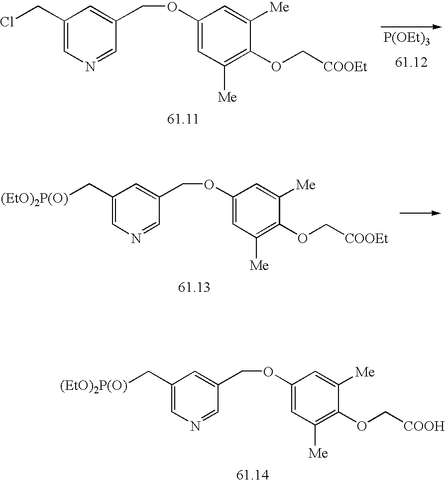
[P(OEt)3].C1(CCl)=CN=CC(COC2=CC([Me])=C(OC[COOEt])C([Me])=C2)=C1.C1(C[(EtO)2P(O)])=CN=CC(COC2=CC([Me])=C(OC[COOEt])C([Me])=C2)=C1.C1(C[(EtO)2P(O)])=CN=CC(COC2=CC([Me])=C(OC[COOH])C([Me])=C2)=C1
